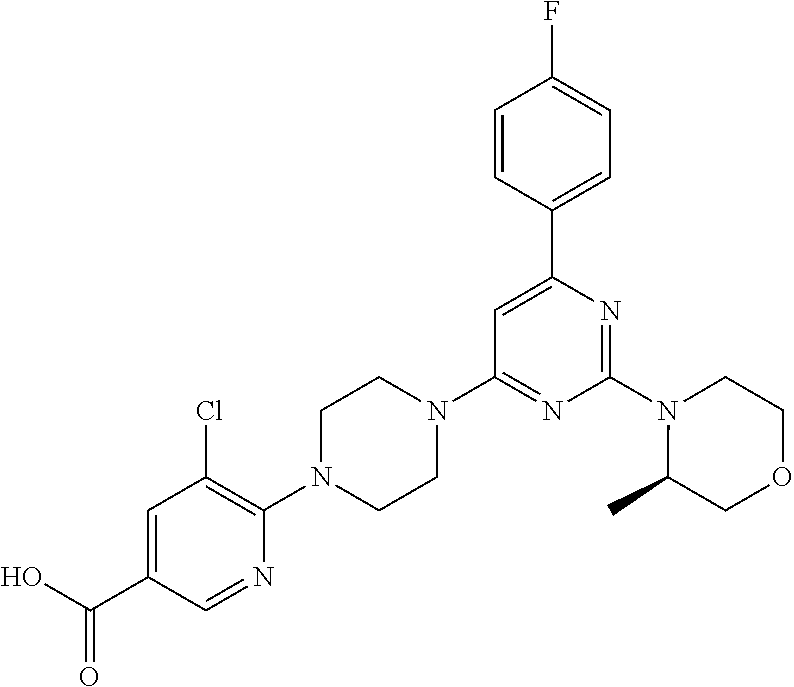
N1(C2=NC(C3=CC=C(F)C=C3)=CC(N3CCN(C4=C(Cl)C=C(C(O)=O)C=N4)CC3)=N2)C(C)COCC1
